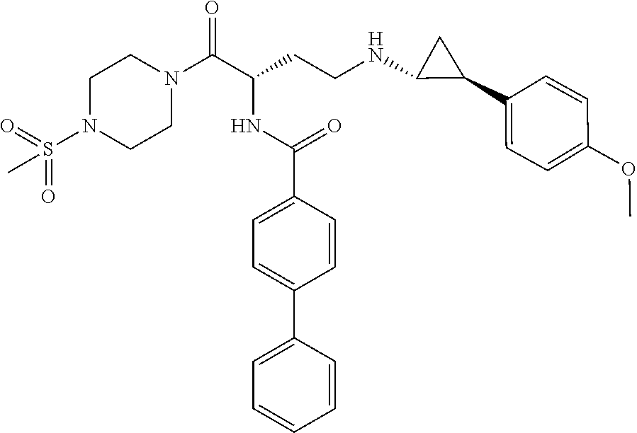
C1N(S(=O)(=O)C)CCN(C(C(CCNC2C(C3=CC=C(OC)C=C3)C2)NC(C2=CC=C(C3=CC=CC=C3)C=C2)=O)=O)C1
